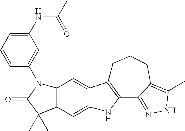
C1C2=C(C3=NNC(C)=C3CC1)NC1=CC3=C(C=C21)N(C1=CC(NC(C)=O)=CC=C1)C(=O)C3(C)C
